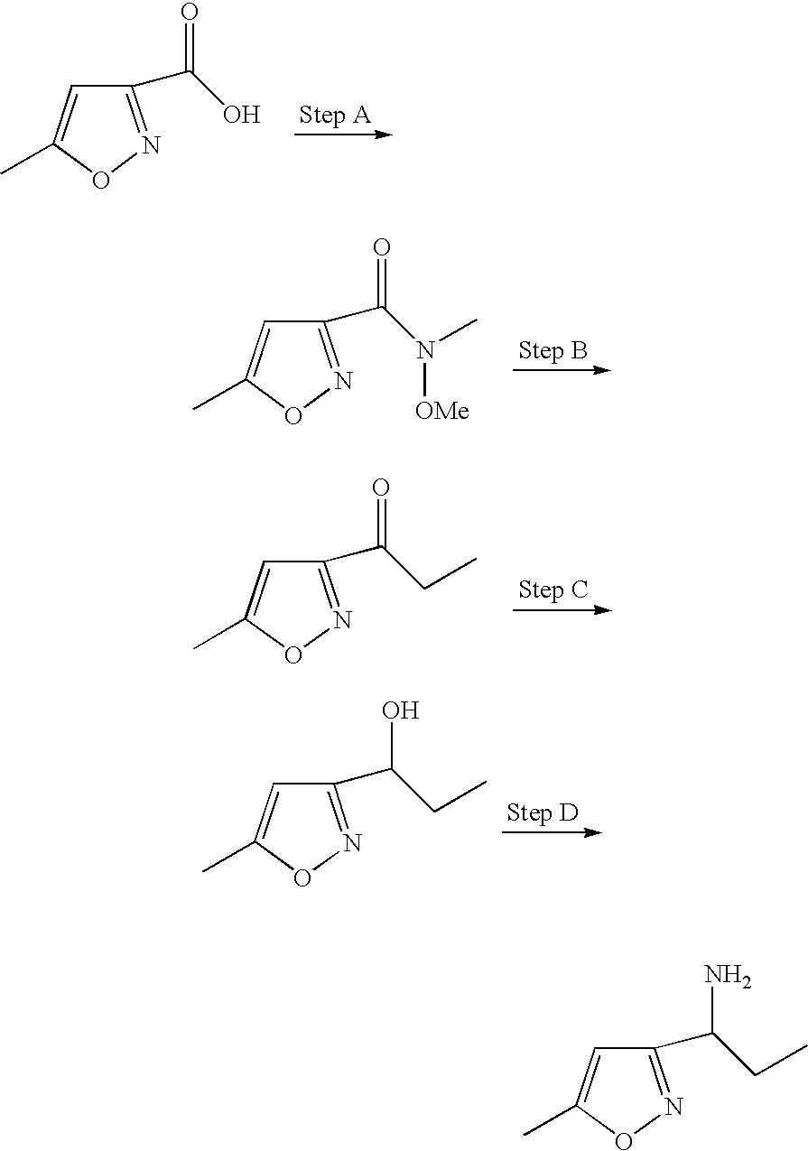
C1=C(C)ON=C1C(CC)O.C1=C(C)ON=C1C(O)=O.C1=C(C)ON=C1C(N([OMe])C)=O.C1=C(C)ON=C1C(CC)=O.C1=C(C)ON=C1C(CC)N
